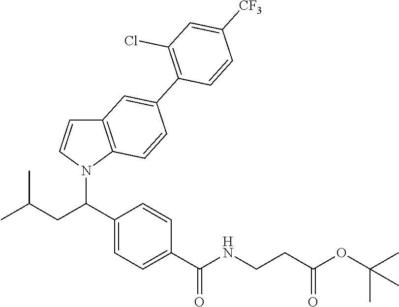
C1(C(CC(C)C)N2C3=C(C=C2)C=C(C2=C(Cl)C=C([CF3])C=C2)C=C3)=CC=C(C(NCCC(OC(C)(C)C)=O)=O)C=C1
